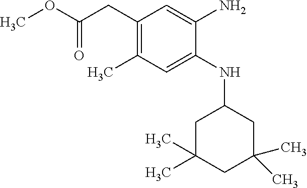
C1(CC(OC)=O)=C(C)C=C(NC2CC(C)(C)CC(C)(C)C2)C(N)=C1
